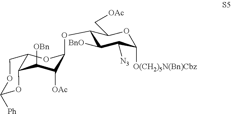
C1([OBn])C([OAc])C(OC2C([BnO])C([N3])C([O(CH2)5N(Bn)Cbz])OC2C[OAc])OC2COC([Ph])OC12
